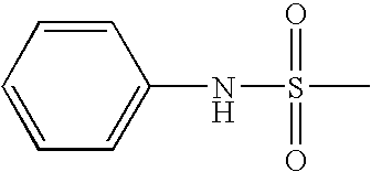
C1=CC=CC(NS(C)(=O)=O)=C1
